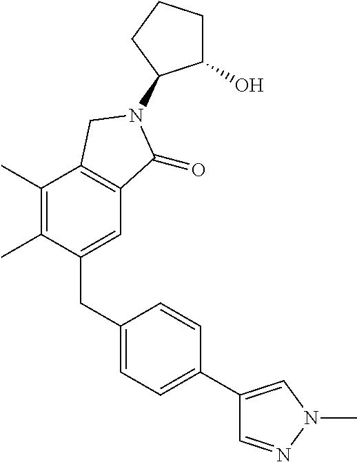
C1(C)=C(C)C(CC2=CC=C(C3=CN(C)N=C3)C=C2)=CC2=C1CN(C1C(O)CCC1)C2=O
